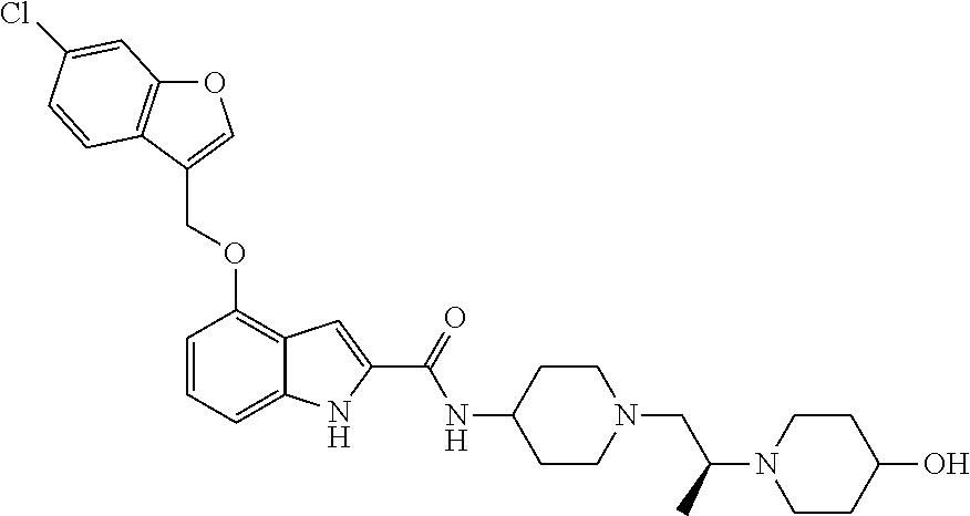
O1C2=C(C(COC3=C4C(=CC=C3)NC(C(=O)NC3CCN(CC(N5CCC(O)CC5)C)CC3)=C4)=C1)C=CC(Cl)=C2
